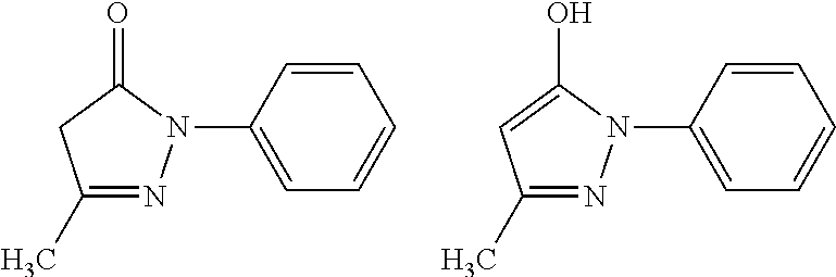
C1(C)=NN(C2=CC=CC=C2)C(=O)C1.C1(C)=NN(C2=CC=CC=C2)C(O)=C1
